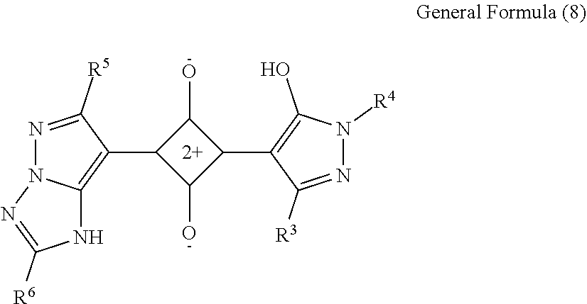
C1(C2=C3N(N=C2[R5])N=C([R6])N3)C(O)C(C2=C(O)N([R4])N=C2[R3])C1O
